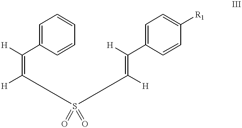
C1=C(C([H])=C([H])S(C(=C(C2=CC=C([R1])C=C2)[H])[H])(=O)=O)C=CC=C1
